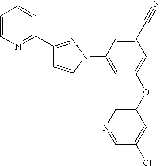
C1(C2=NC=CC=C2)=NN(C2=CC(OC3=CN=CC(Cl)=C3)=CC(C#N)=C2)C=C1
